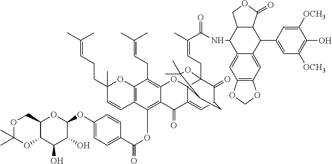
C12=C(OC(C3=CC=C(OC4C(O)C(O)C5C(O4)COC(C)(C)O5)C=C3)=O)C3=C(C(CC=C(C)C)=C1OC14C(=CC5C(=O)C1(CC=C(C)C(=O)NC1C6=CC7=C(C=C6C(C6=CC([OCH3])=C(O)C([OCH3])=C6)C6C1COC6=O)OCO7)OC(C)(C)C4C5)C2=O)OC(C)(CCC=C(C)C)C=C3
